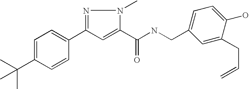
C1=C(C(C)(C)C)C=CC(C2=NN(C)C(C(NCC3=CC=C(O)C(CC=C)=C3)=O)=C2)=C1
